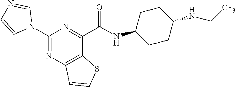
C1(N2C=NC=C2)=NC2=C(C(C(NC3CCC(NC[CF3])CC3)=O)=N1)SC=C2
